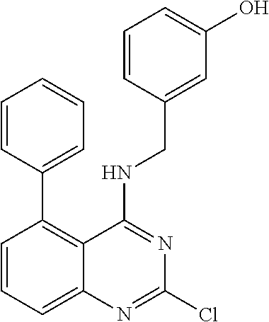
C1=CC=CC=C1C1=C2C(=CC=C1)N=C(Cl)N=C2NCC1=CC(O)=CC=C1
